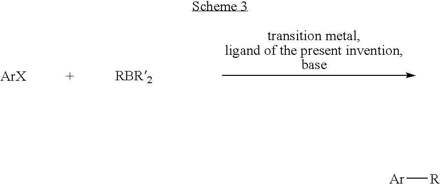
[Ar][R]
